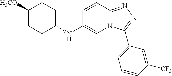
C1([H3CO])CCC(NC2=CN3C(=NN=C3C3=CC=CC([CF3])=C3)C=C2)CC1
